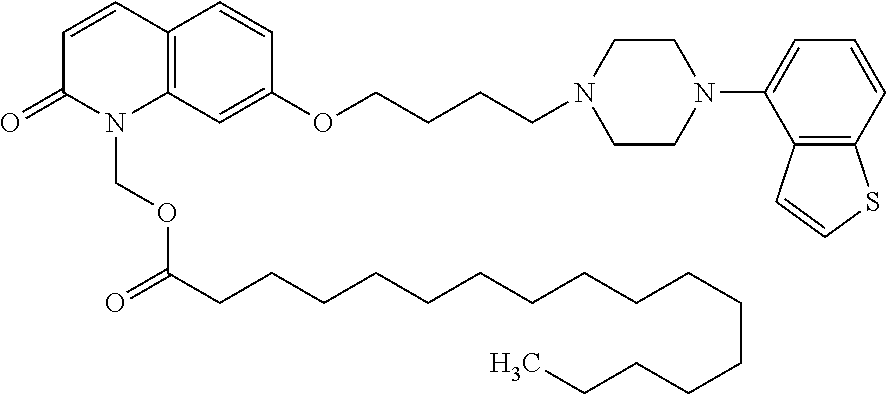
C12=C(C=C(OCCCCN3CCN(C4=CC=CC5=C4C=CS5)CC3)C=C1)N(COC(CCCCCCCCCCCCCCCC)=O)C(=O)C=C2
